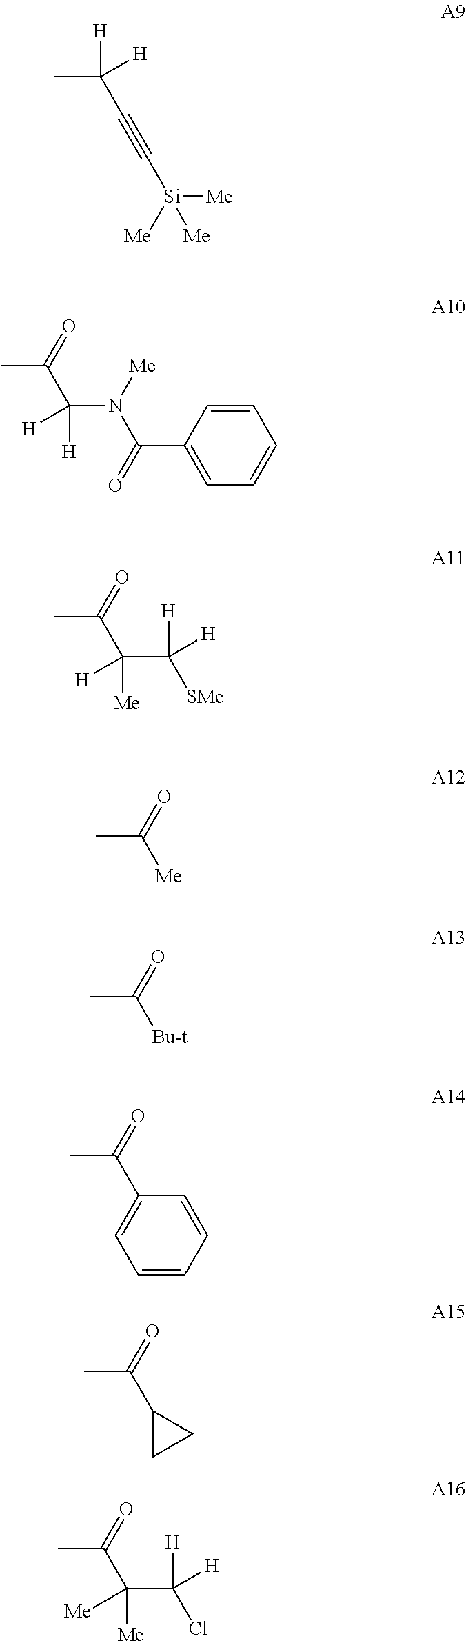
CC([H])([H])C#C[Si]([Me])([Me])[Me].CC(=O)C(N([Me])C(=O)C1=CC=CC=C1)([H])[H].CC(C(C([H])([H])[SMe])([Me])[H])=O.CC([Me])=O.CC([Bu-t])=O.CC(C1=CC=CC=C1)=O.CC(C1CC1)=O.CC(C(C([H])([H])Cl)([Me])[Me])=O
